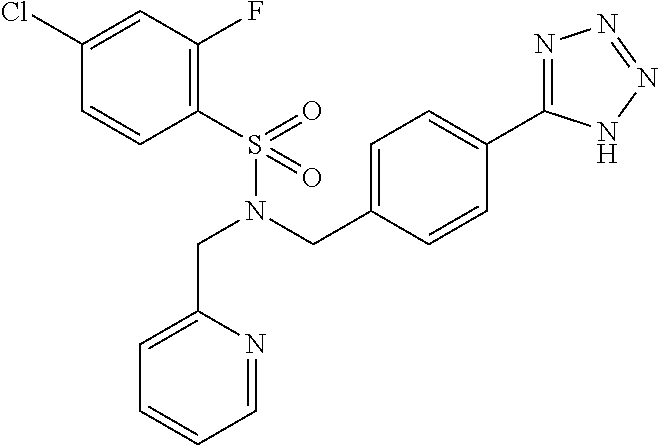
C1(S(N(CC2=CC=C(C3=NN=NN3)C=C2)CC2=CC=CC=N2)(=O)=O)=C(F)C=C(Cl)C=C1
